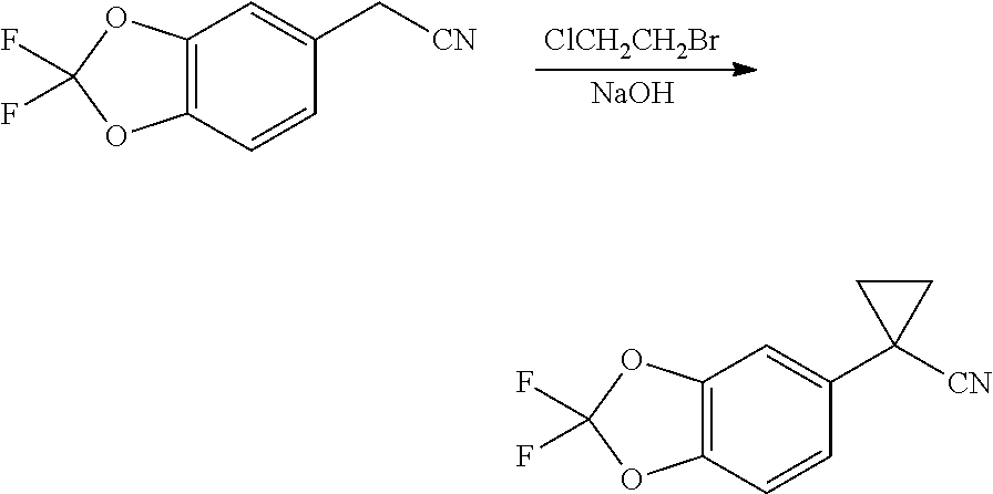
C12=C(C=CC(C[CN])=C1)OC(F)(F)O2.[ClCH2CH2Br].[NaOH].C12=C(C=CC(C3([CN])CC3)=C1)OC(F)(F)O2
